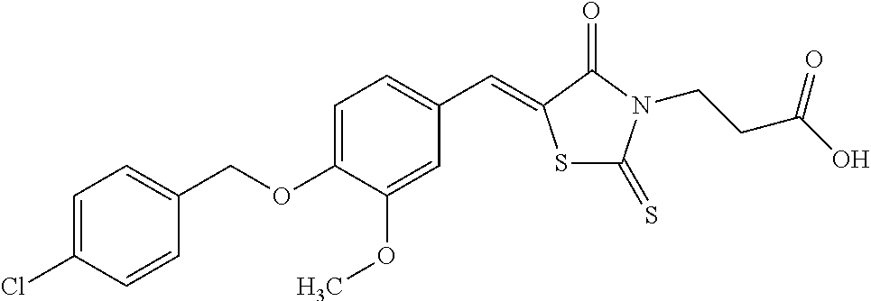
S1C(=S)N(CCC(O)=O)C(=O)C1=CC1=CC=C(OCC2=CC=C(Cl)C=C2)C(OC)=C1
